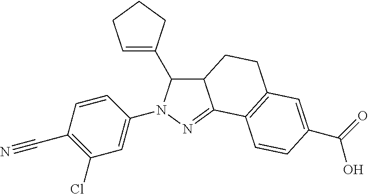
C12C(C3=CCCC3)N(C3=CC(Cl)=C(C#N)C=C3)N=C1C1=C(CC2)C=C(C(O)=O)C=C1
